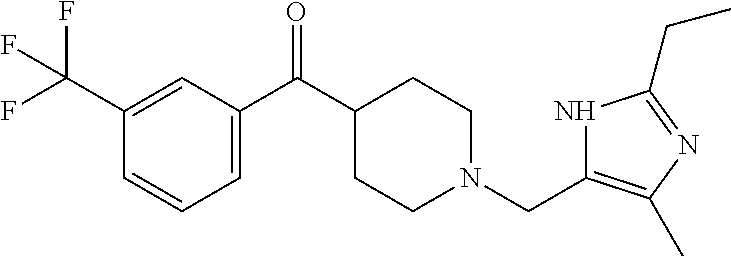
C1=C(C(C2CCN(CC3=C(C)N=C(CC)N3)CC2)=O)C=C(C(F)(F)F)C=C1
